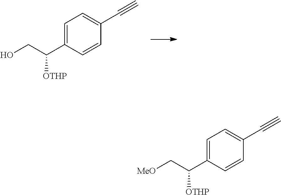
OCC(C1=CC=C(C#C)C=C1)[OTHP].[MeO]CC(C1=CC=C(C#C)C=C1)[OTHP]
